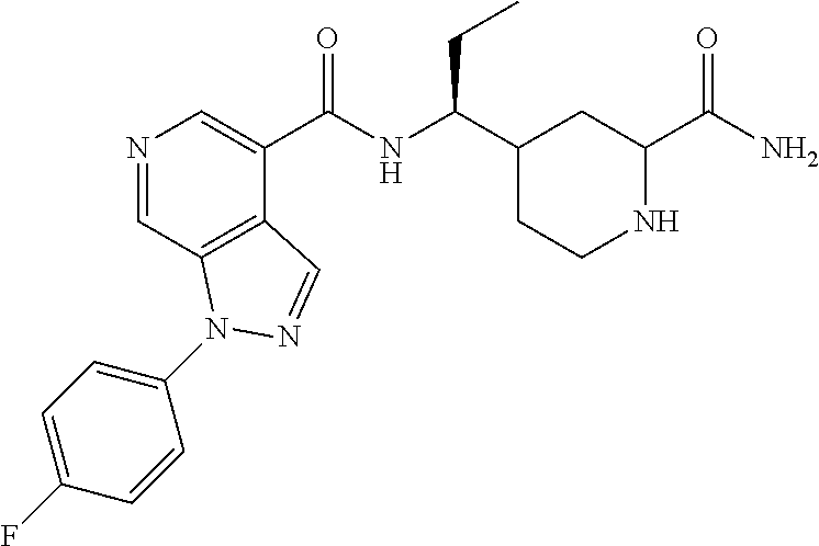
N1=CC2=C(C(C(NC(C3CCNC(C(=O)N)C3)CC)=O)=C1)C=NN2C1=CC=C(F)C=C1
